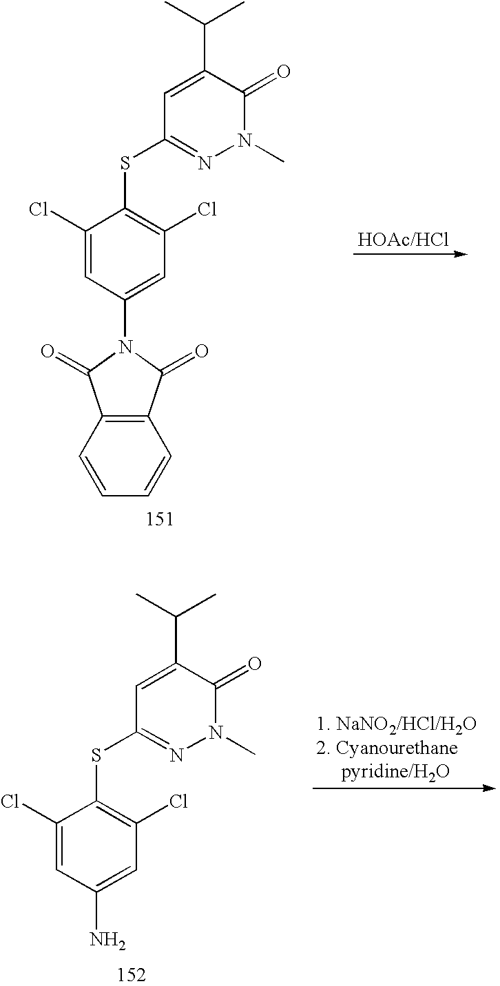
CC(C)C1=CC(SC2=C(Cl)C=C(N3C(=O)C4=C(C3=O)C=CC=C4)C=C2Cl)=NN(C)C1=O.CC(C)C1=CC(SC2=C(Cl)C=C(N)C=C2Cl)=NN(C)C1=O
